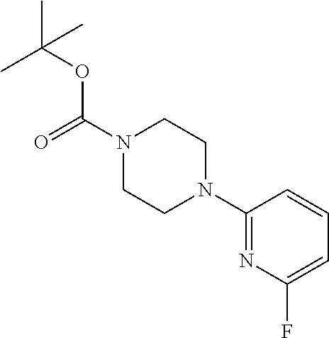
N1(C(=O)OC(C)(C)C)CCN(C2=NC(F)=CC=C2)CC1
